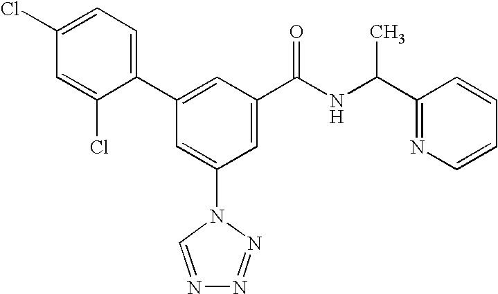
C1(C2=CC(C(NC(C3=NC=CC=C3)C)=O)=CC(N3C=NN=N3)=C2)=CC=C(Cl)C=C1Cl
